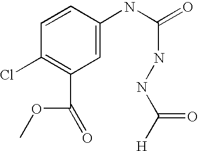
C1=C(NC(=O)NNC([H])=O)C=CC(Cl)=C1C(OC)=O
